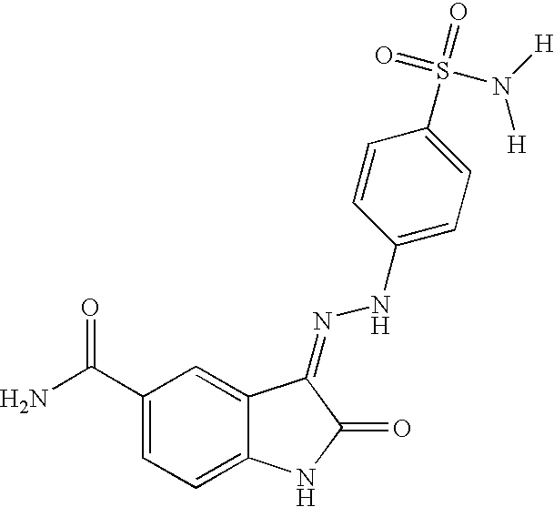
C1(C(N)=O)=CC=C2C(=C1)C(=NNC1=CC=C(S(=O)(=O)N([H])[H])C=C1)C(=O)N2
